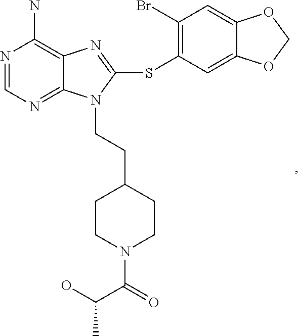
N1=CN=C2C(=C1N)N=C(SC1=C(Br)C=C3C(=C1)OCO3)N2CCC1CCN(C(C(O)C)=O)CC1
